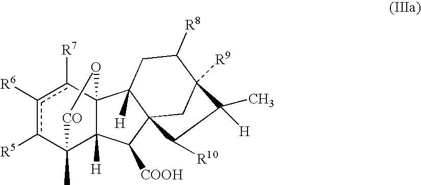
c1([R6])c([R5])C2(C)C3([H])C(c1[R7])(C1([H])C4(C3[COOH])CC([R9])(C([R8])C1)C(C)([H])C4[R10])O[CO]2
